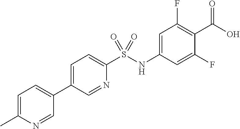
OC(=O)C1=C(F)C=C(NS(C2=CC=C(C3=CC=C(C)N=C3)C=N2)(=O)=O)C=C1F
